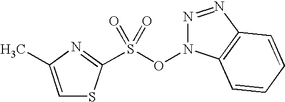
C1=C(C)N=C(S(ON2N=NC3=C2C=CC=C3)(=O)=O)S1
